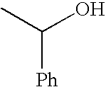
CC(O)[Ph]
